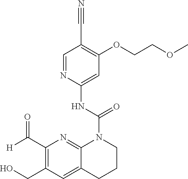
O(C1=C(C#N)C=NC(NC(N2C3=NC(C([H])=O)=C(CO)C=C3CCC2)=O)=C1)CCOC
